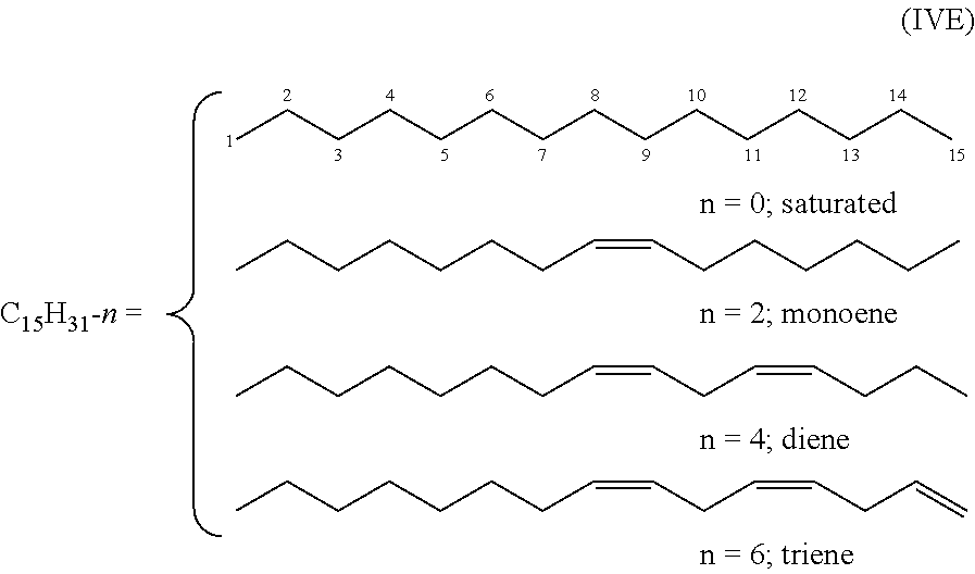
CCCCCCCCCCCCCCC.CCCCCCCC=CCCCCCC.CCCCCCCC=CCC=CCCC.CCCCCCCC=CCC=CCC=C
